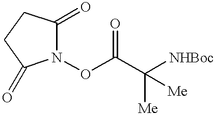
N1(OC(C([NHBoc])([Me])[Me])=O)C(=O)CCC1=O
